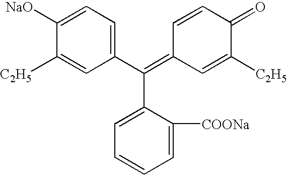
C(C1=CC=CC=C1[COONa])(C1=CC=C([NaO])C([C2H5])=C1)=C1C=C([C2H5])C(=O)C=C1
